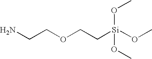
C(OCC[Si](OC)(OC)OC)CN
